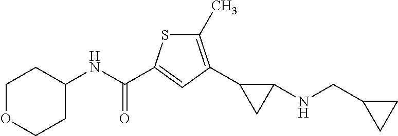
C1(C)=C(C2CC2NCC2CC2)C=C(C(NC2CCOCC2)=O)S1
